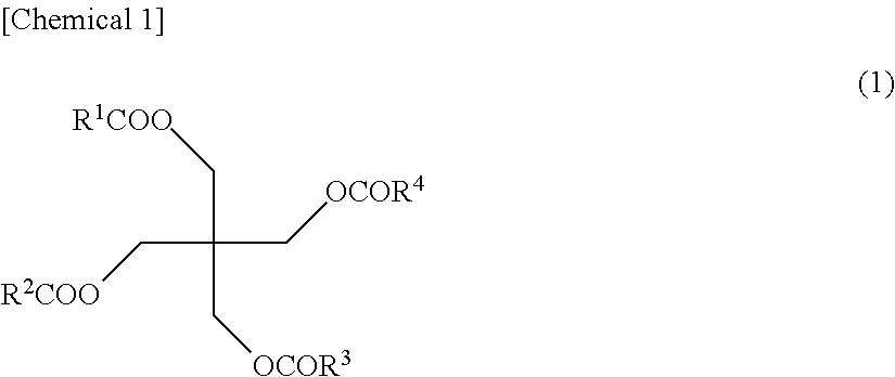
C(C(C[R2COO])(C[OCOR4])C[OCOR3])[R1COO]
